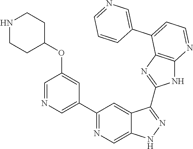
C1(C2=NC=C3C(=C2)C(C2=NC4=C(N2)N=CC=C4C2=CN=CC=C2)=NN3)=CN=CC(OC2CCNCC2)=C1
